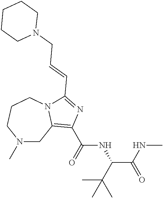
N1(C)CC2=C(C(=O)NC(C(C)(C)C)C(NC)=O)N=C(C=CCN3CCCCC3)N2CCC1
